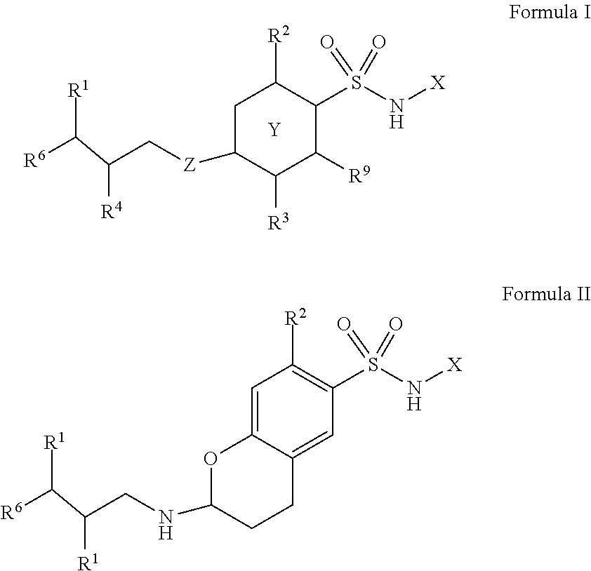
C1C([Z]CC(C([R6])[R1])[R4])C([R3])C([R9])C(S(N[X])(=O)=O)C1[R2].[Y].C1=C2C(=CC(S(N[X])(=O)=O)=C1[R2])CCC(NCC(C([R6])[R1])[R1])O2
